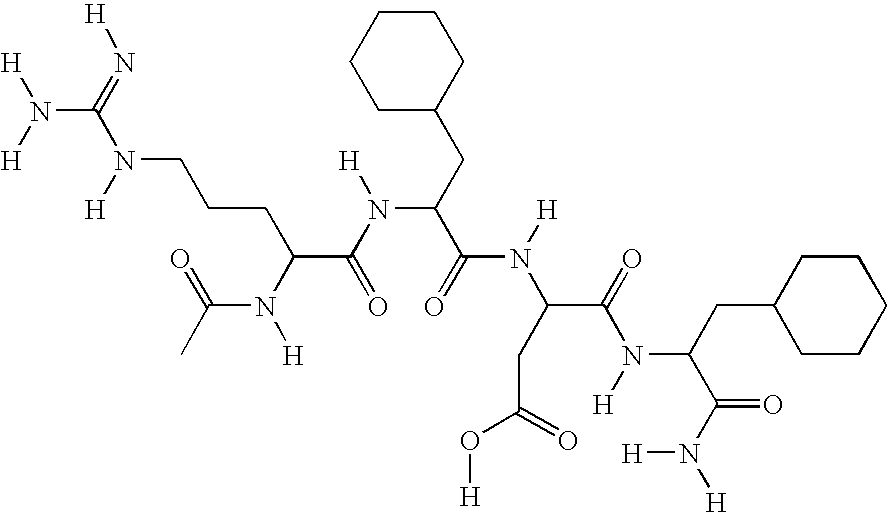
C1(CC(N([H])C(C(N(C(C)=O)[H])CCCN([H])C(N([H])[H])=N[H])=O)C(N([H])C(C(=O)N(C(CC2CCCCC2)C(=O)N([H])[H])[H])CC(O[H])=O)=O)CCCCC1
